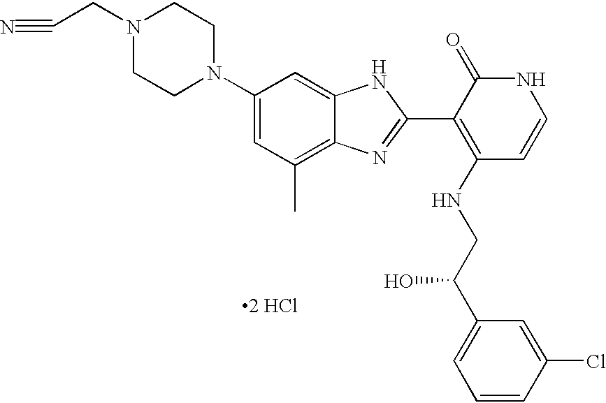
[2 HCl].N1(CC#N)CCN(C2=CC(C)=C3C(=C2)NC(C2=C(NCC(C4=CC=CC(Cl)=C4)O)C=CNC2=O)=N3)CC1
